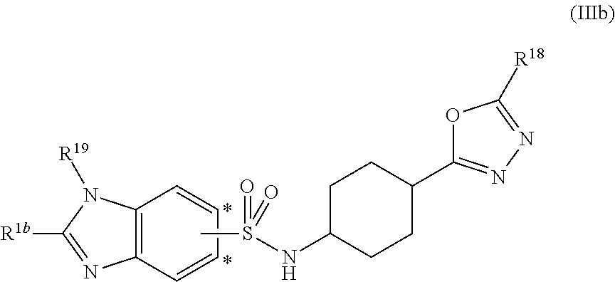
C12=C(C=CC=C1)N=C([R1b])N2[R19].CS(NC1CCC(C2=NN=C([R18])O2)CC1)(=O)=O
